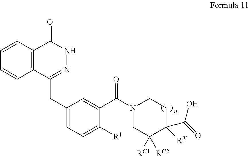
C1=CC2=C(C=C1)C(CC1=CC=C([R1])C(C(N3CC([RC1])([RC2])C([RX])(C(=O)O)CC3)=O)=C1)=NNC2=O
